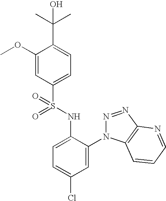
C1(OC)=CC(S(=O)(NC2=CC=C(Cl)C=C2N2N=NC3=C2C=CC=N3)=O)=CC=C1C(C)(C)O
